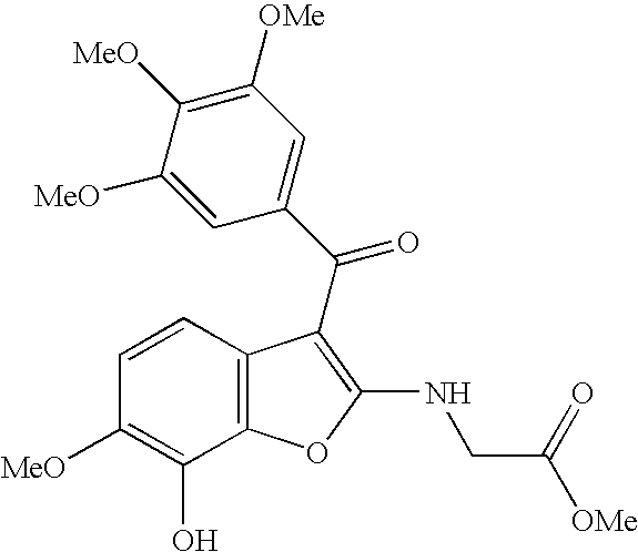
C1=C([MeO])C([MeO])=C([OMe])C=C1C(=O)C1=C(NCC([OMe])=O)OC2=C1C=CC([MeO])=C2O
